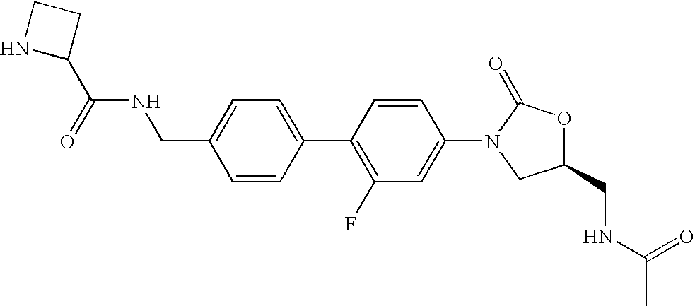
C1(C(=O)NCC2=CC=C(C3=C(F)C=C(N4CC(CNC(C)=O)OC4=O)C=C3)C=C2)CCN1
